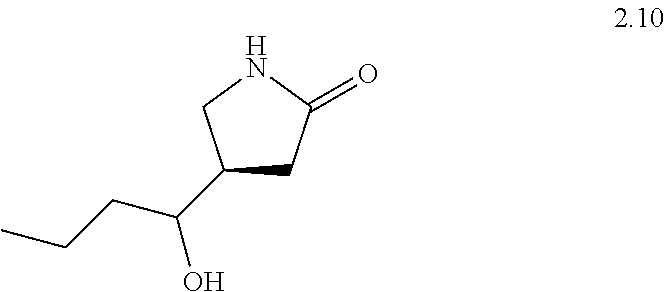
C1(C(CCC)O)CC(=O)NC1
